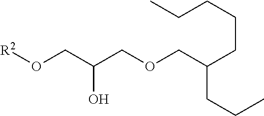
O(CC(CO[R2])O)CC(CCCCC)CCC
